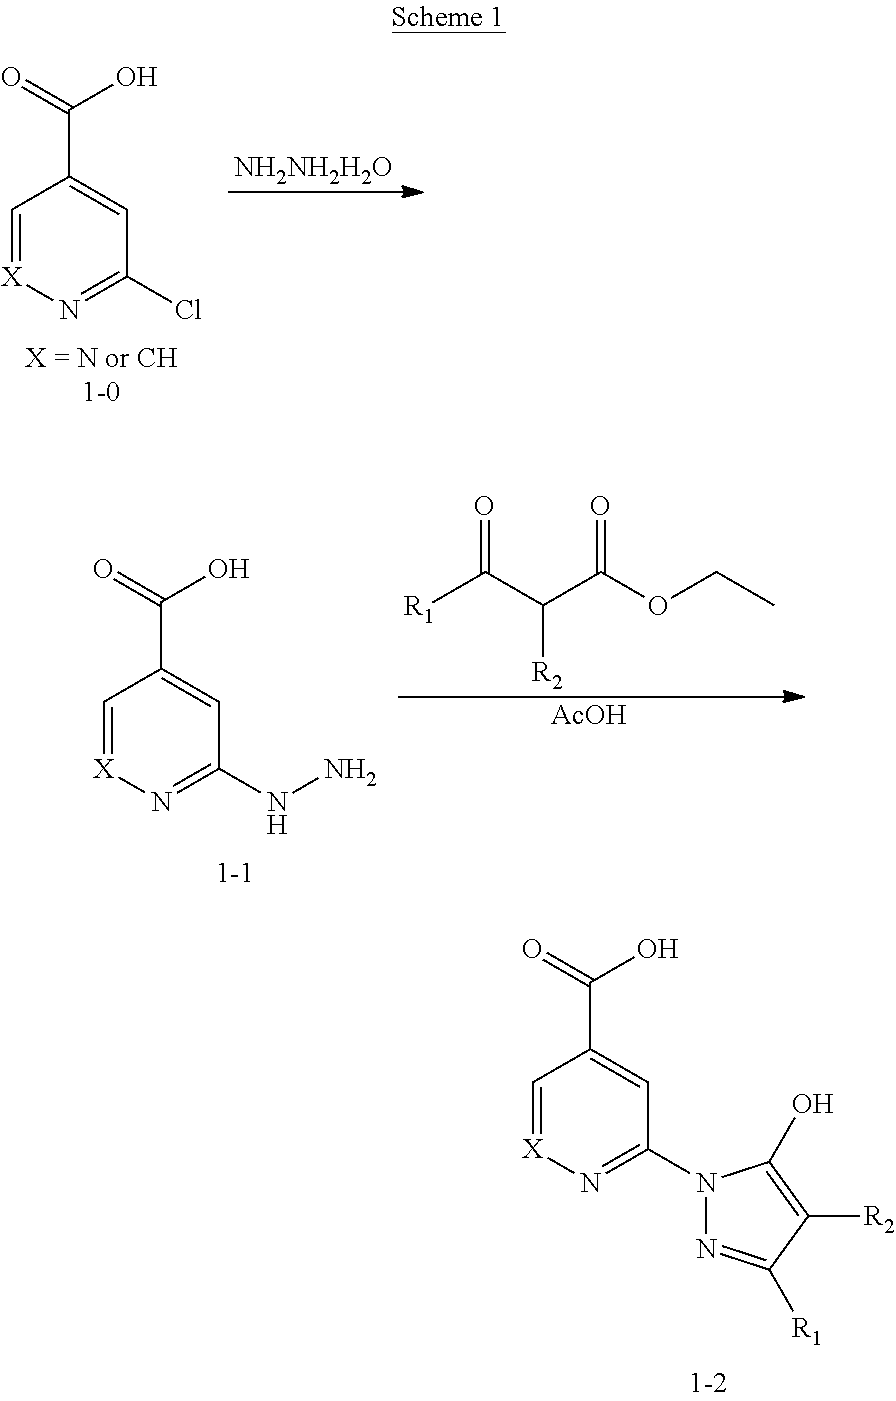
C1=[X]N=C(Cl)C=C1C(=O)O.[NH2NH2H2O].[R1]C(C(C(OCC)=O)[R2])=O.[AcOH].C1=[X]N=C(NN)C=C1C(=O)O.C1=[X]N=C(N2N=C([R1])C([R2])=C2O)C=C1C(=O)O
